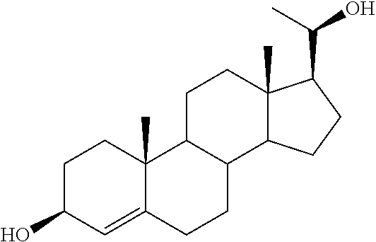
C1C(O)C=C2C(C)(C1)C1C(CC2)C2C(C)(CC1)C(C(O)C)CC2
